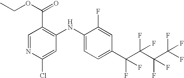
C1(C(=O)OCC)=C(NC2=CC=C(C(F)(F)C(F)(C(F)(F)C(F)(F)F)F)C=C2F)C=C(Cl)N=C1
